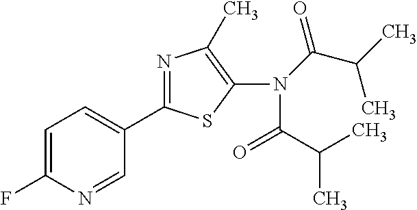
C1=C(F)N=CC(C2=NC(C)=C(N(C(C(C)C)=O)C(C(C)C)=O)S2)=C1
